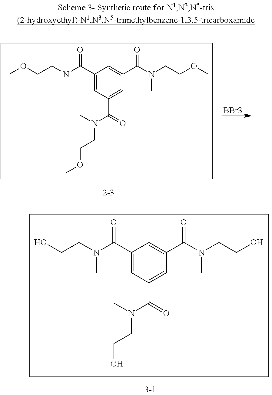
C1(C(N(CCOC)C)=O)=CC(C(=O)N(CCOC)C)=CC(C(N(CCOC)C)=O)=C1.[BBr3].C1(C(N(CCO)C)=O)=CC(C(=O)N(CCO)C)=CC(C(N(CCO)C)=O)=C1
